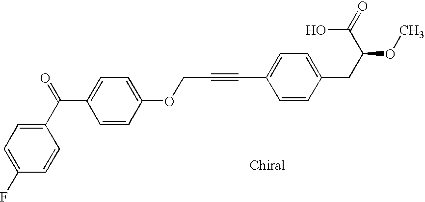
C1=C(OCC#CC2=CC=C(CC(OC)C(=O)O)C=C2)C=CC(C(C2=CC=C(F)C=C2)=O)=C1
